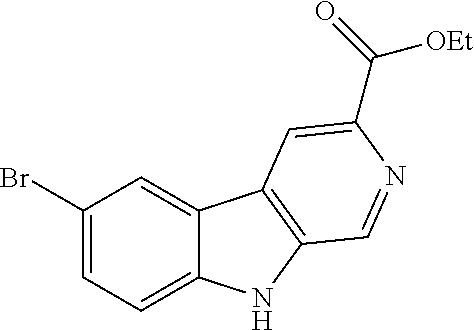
C12=CC(Br)=CC=C1NC1=C2C=C(C(=O)[OEt])N=C1
